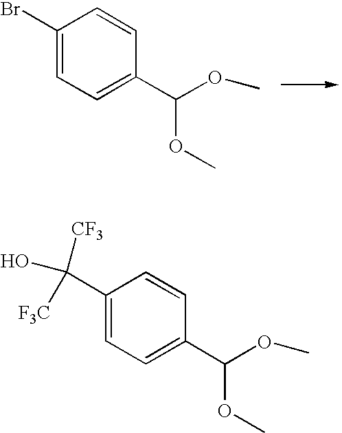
C1(Br)=CC=C(C(OC)OC)C=C1.C1(C(O)([CF3])[F3C])=CC=C(C(OC)OC)C=C1
